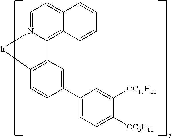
C1=CC2=CC=N3C(=C2C=C1)C1=C(C=CC(C2=CC=C([OC5H11])C([OC10H11])=C2)=C1)[Ir]3
